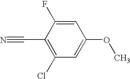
C1=C(F)C(C#N)=C(Cl)C=C1OC
